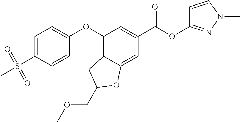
C1(OC2=CC=C(S(=O)(=O)C)C=C2)=C2C(=CC(C(OC3=NN(C)C=C3)=O)=C1)OC(COC)C2
